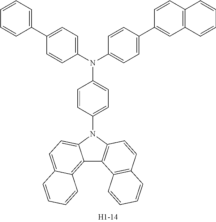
C12=C3C(=CC=C1N(C1=CC=C(N(C4=CC=C(C5=CC=CC=C5)C=C4)C4=CC=C(C5=CC6=C(C=C5)C=CC=C6)C=C4)C=C1)C1=C2C2=C(C=C1)C=CC=C2)C=CC=C3
